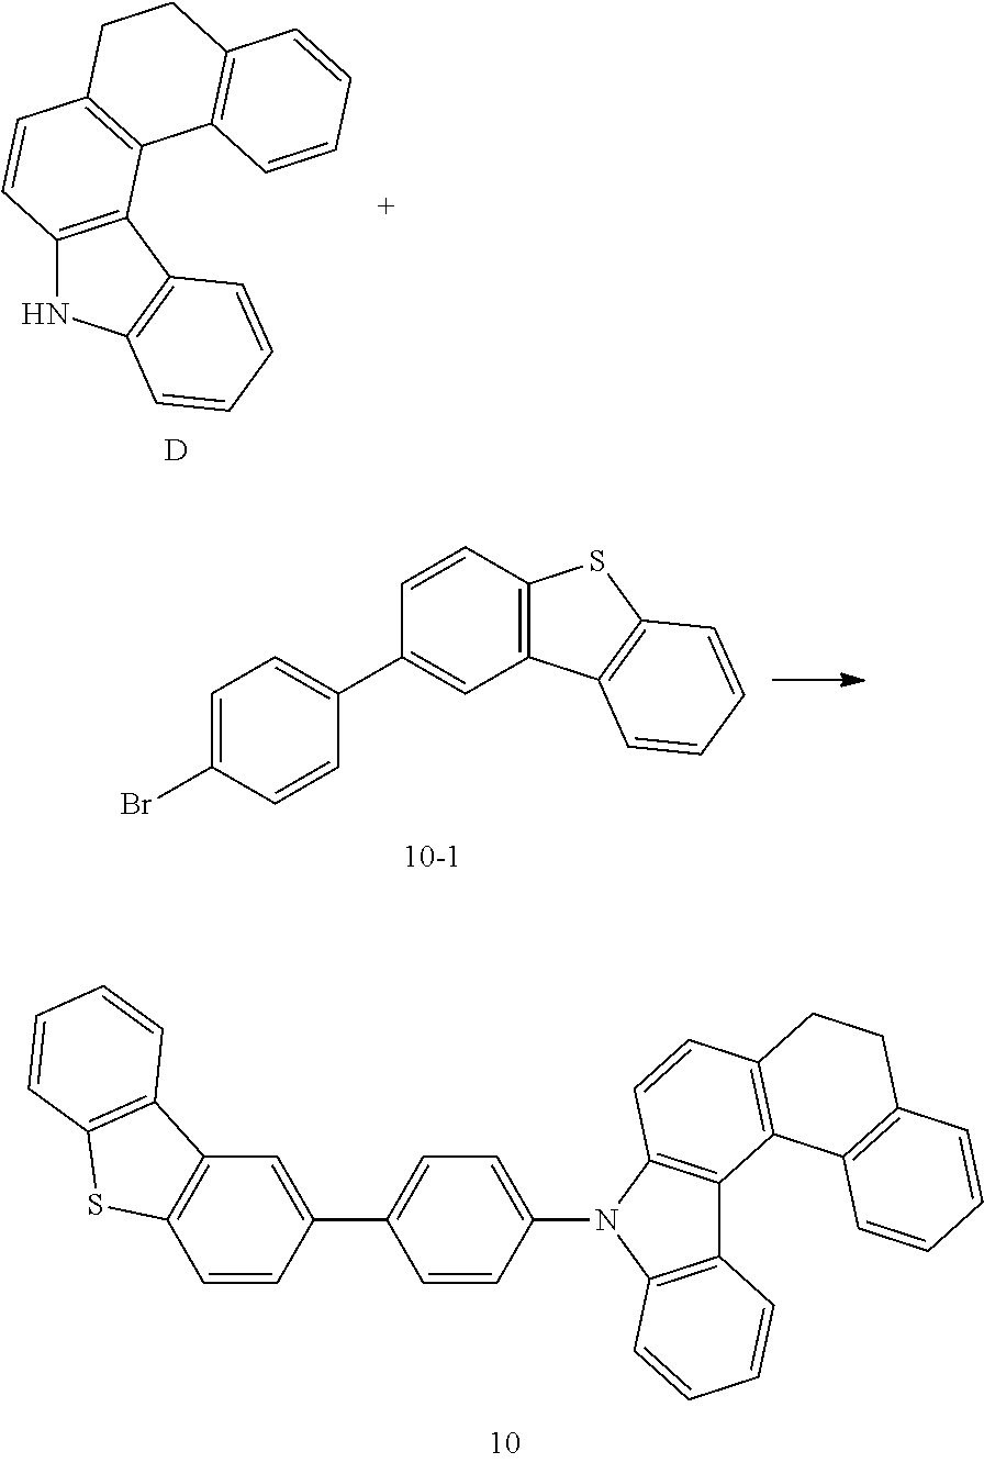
C12=C(C3=C(N1)C=CC=C3)C1=C(C=C2)CCC2=C1C=CC=C2.[D].C1(C2=CC3=C(C=C2)SC2=C3C=CC=C2)=CC=C(Br)C=C1.C1=CC(N2C3=C(C4=C2C=CC2=C4C4=C(CC2)C=CC=C4)C=CC=C3)=CC=C1C1=CC2=C(C=C1)SC1=C2C=CC=C1
